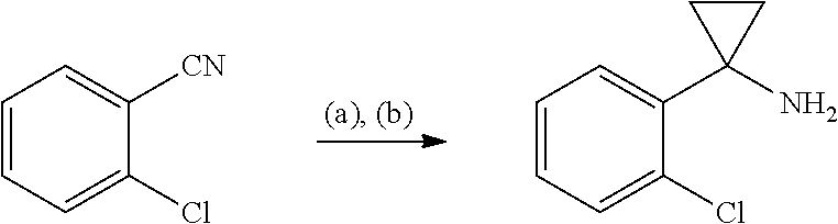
C1=CC=C(Cl)C([CN])=C1.C1=CC=C(Cl)C(C2(N)CC2)=C1
